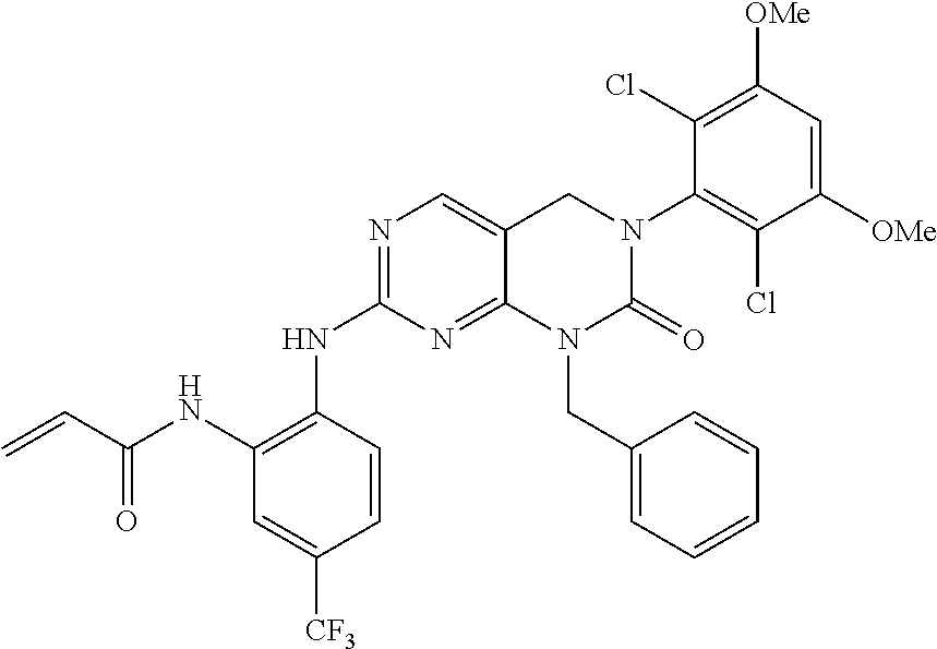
N1=C(NC2=C(NC(C=C)=O)C=C([CF3])C=C2)N=C2C(=C1)CN(C1=C(Cl)C([OMe])=CC([OMe])=C1Cl)C(=O)N2CC1=CC=CC=C1
